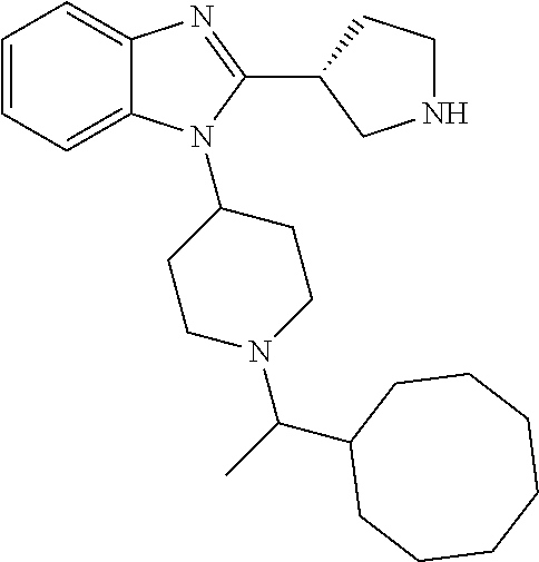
C1=CC=C2C(=C1)N=C(C1CNCC1)N2C1CCN(C(C2CCCCCCC2)C)CC1
